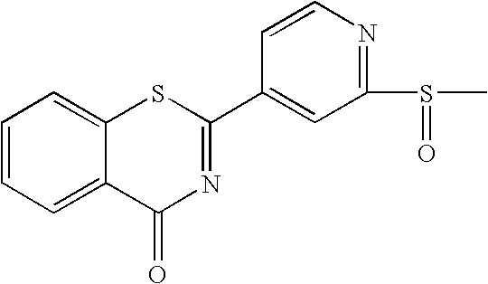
C1=CC(C2=NC(=O)C3=CC=CC=C3S2)=CC(S(C)=O)=N1
